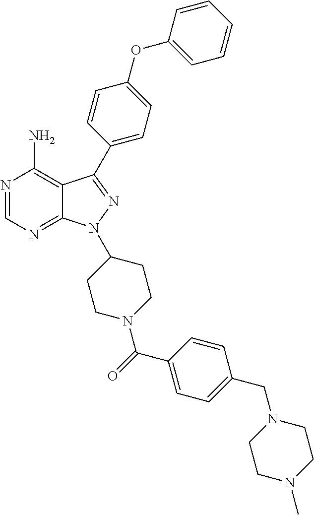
N1=CN=C2C(=C1N)C(C1=CC=C(OC3=CC=CC=C3)C=C1)=NN2C1CCN(C(=O)C2=CC=C(CN3CCN(C)CC3)C=C2)CC1
